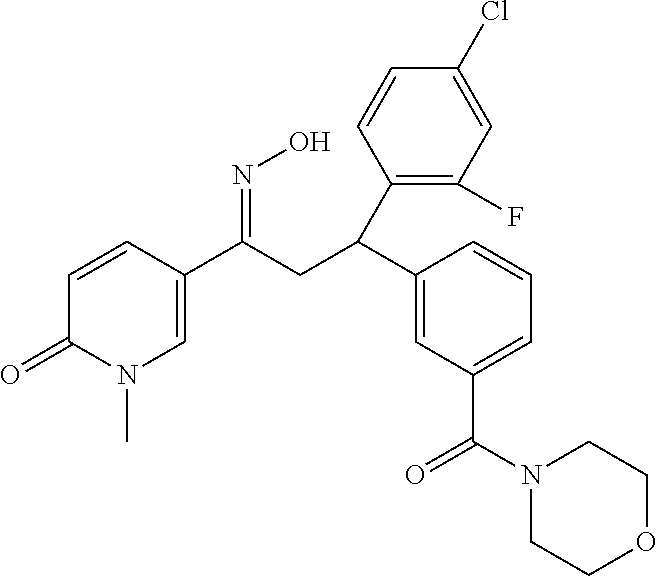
C1(C(CC(C2=CN(C)C(=O)C=C2)=NO)C2=C(F)C=C(Cl)C=C2)=CC(C(N2CCOCC2)=O)=CC=C1
